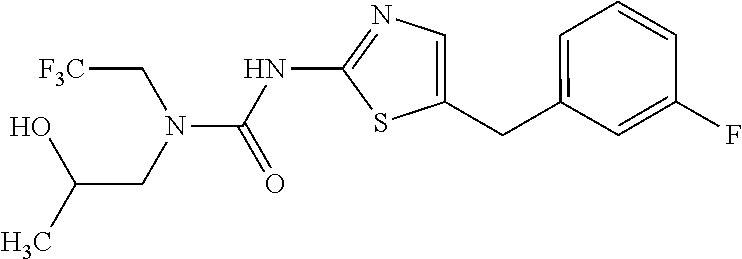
N(C(=O)NC1=NC=C(CC2=CC=CC(F)=C2)S1)(C[F3C])CC(C)O
